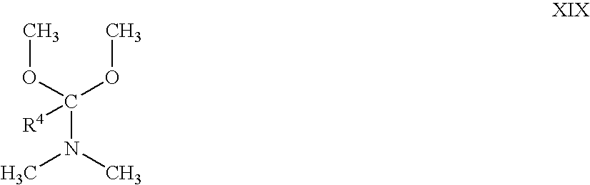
COC(N(C)C)(OC)[R4]
